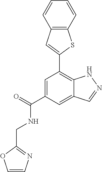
C1=C(C(=O)NCC2=NC=CO2)C=C2C(=C1C1=CC3=C(S1)C=CC=C3)NN=C2
